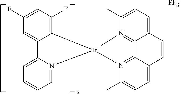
C12=C(F)C=C(F)C=C1C1=CC=CC=N1[Ir]21N2=C3C(=CC=C2C)C=CC2=CC=C(C)N1=C32.[PF6-]
